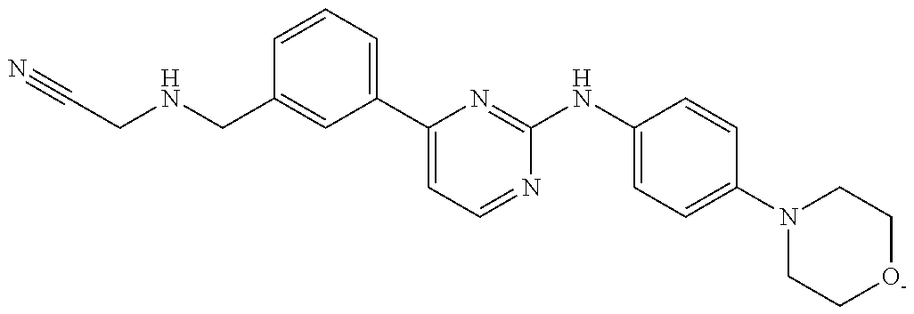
C1=CC=C(C2=CC=NC(NC3=CC=C(N4CC[O-]CC4)C=C3)=N2)C=C1CNCC#N
